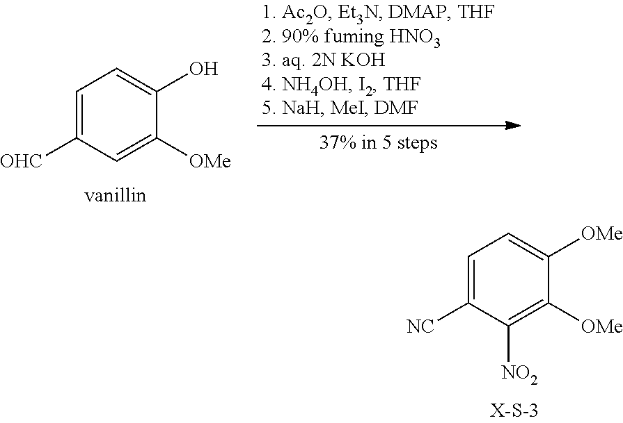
C1=C([NC])C([NO2])=C([OMe])C([OMe])=C1.C1=C([OHC])C=C([OMe])C(O)=C1
